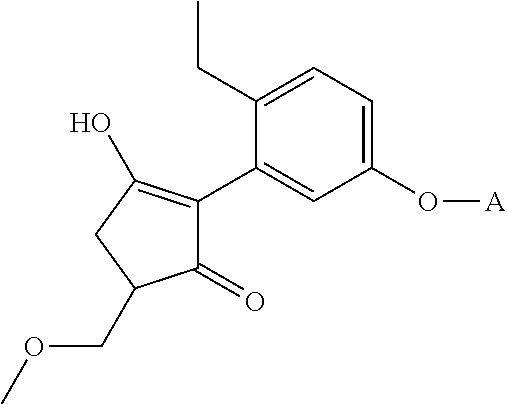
C1(=O)C(C2=CC(O[A])=CC=C2CC)=C(O)CC1COC
